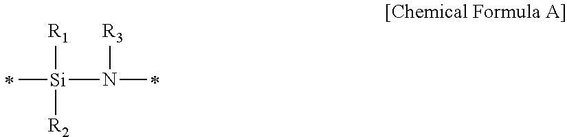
[Si](N([R3])C)([R1])([R2])C
